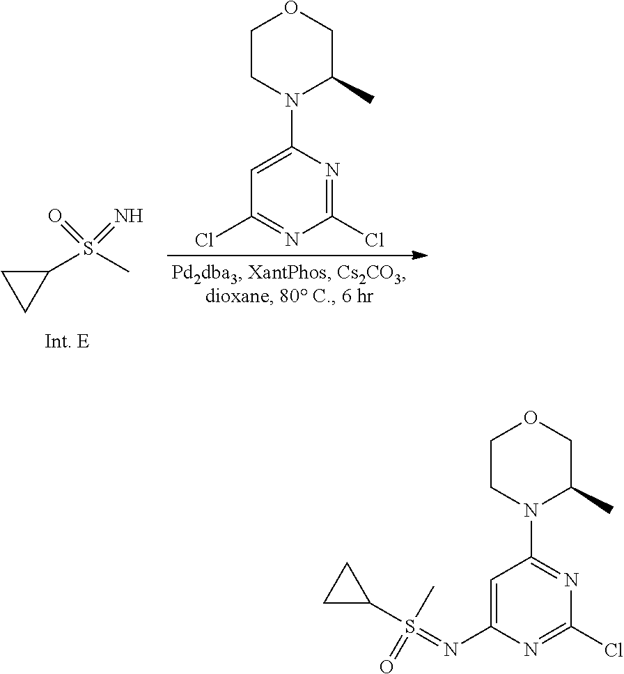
C1(Cl)=NC(N2C(C)COCC2)=CC(Cl)=N1.C1(S(C)(=O)=N)CC1.C1(Cl)=NC(N=S(C2CC2)(C)=O)=CC(N2C(C)COCC2)=N1
